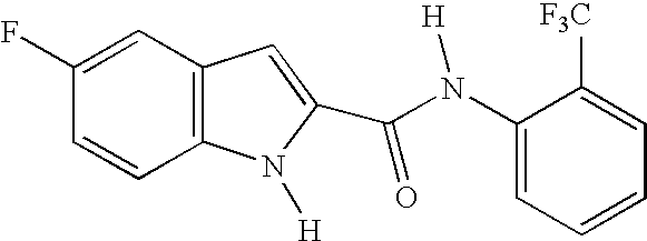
C12=C(C=CC(F)=C1)N([H])C(C(N(C1=CC=CC=C1[F3C])[H])=O)=C2
